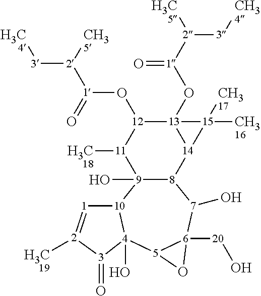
[12]1(O[1]([2]([3][H3C4])[CH35])=O)[11]([H3C18])[9]2(O)[8]([14]3[13]1(O[1]([2]([H3C5])[3][CH34])=O)[15]3([CH316])[CH317])[7](O)[6]1([20]O)[5]([4]3(O)[10]2[1]=[2]([H3C19])[3]3=O)O1
